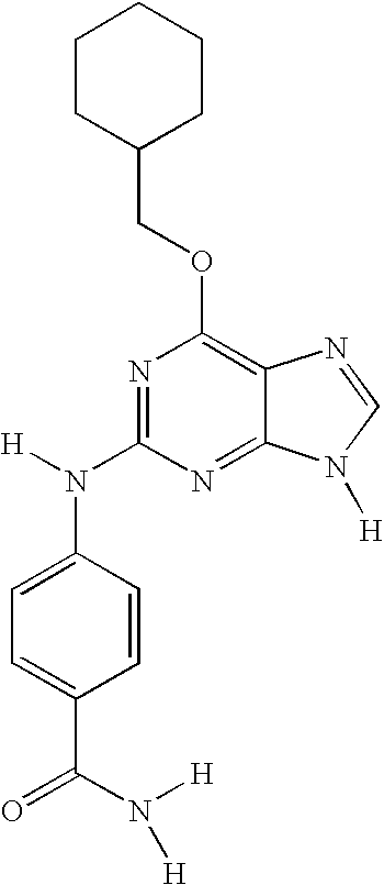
C1=C(N([H])C2=NC(OCC3CCCCC3)=C3C(=N2)N([H])C=N3)C=CC(C(=O)N([H])[H])=C1
